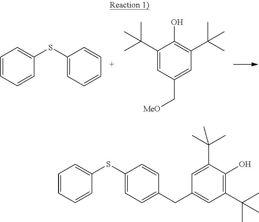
C1=CC=CC(SC2=CC=CC=C2)=C1.CC(C1=CC(C[MeO])=CC(C(C)(C)C)=C1O)(C)C.C1=CC=CC(SC2=CC=C(CC3=CC(C(C)(C)C)=C(O)C(C(C)(C)C)=C3)C=C2)=C1
